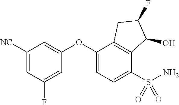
C1([NC])=CC(F)=CC(OC2=CC=C(S(N)(=O)=O)C3=C2CC(F)C3O)=C1
